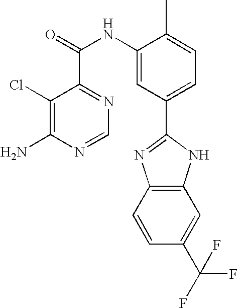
C1(Cl)=C(N)N=CN=C1C(NC1=CC(C2=NC3=C(N2)C=C(C(F)(F)F)C=C3)=CC=C1C)=O
